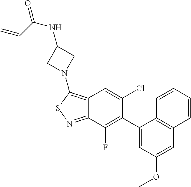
C1(C2=C(F)C3=NSC(N4CC(NC(C=C)=O)C4)=C3C=C2Cl)=CC(OC)=CC2=C1C=CC=C2
